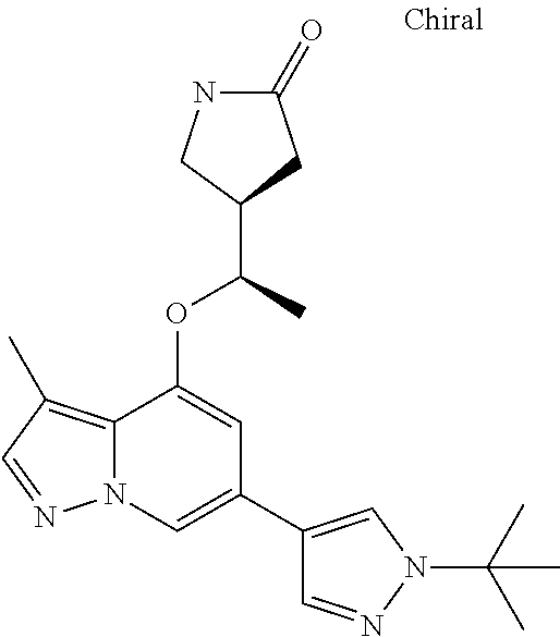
N1C(=O)CC(C(C)OC2=CC(C3=CN(C(C)(C)C)N=C3)=CN3C2=C(C)C=N3)C1
